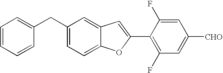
C(C1=CC=C2C(=C1)C=C(C1=C(F)C=C([CHO])C=C1F)O2)C1=CC=CC=C1
